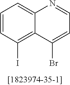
C1=CC(I)=C2C(=C1)N=CC=C2Br
